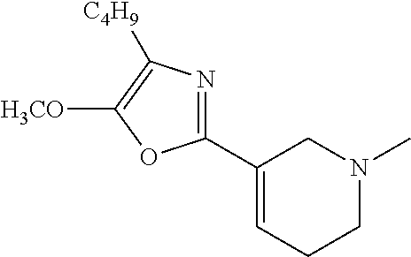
C1(C2=NC([C4H9])=C([H3CO])O2)=CCCN(C)C1
